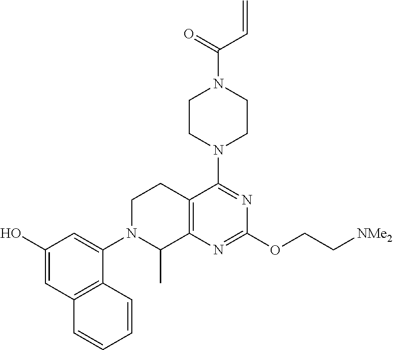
C1CN(C2=NC(OCC[NMe2])=NC3=C2CCN(C2=CC(O)=CC4=C2C=CC=C4)C3C)CCN1C(=O)C=C
